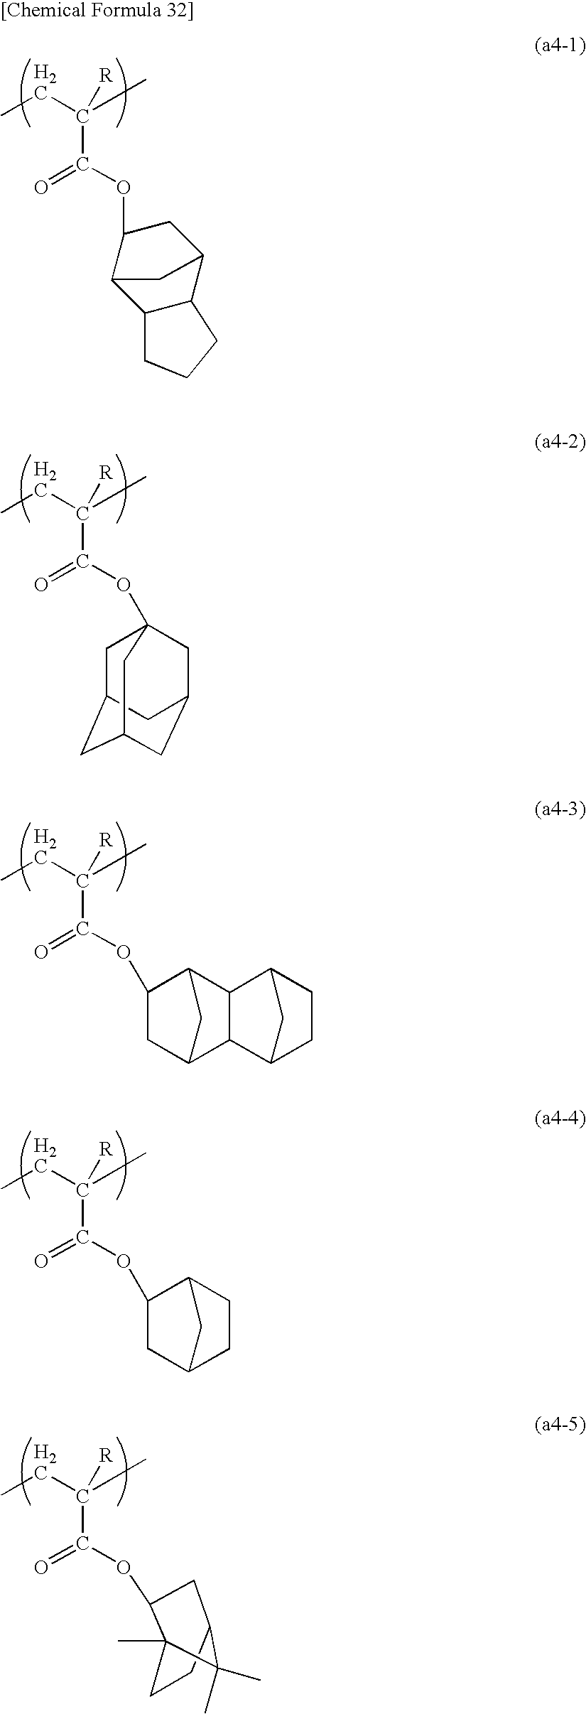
CCC(C)([R])C(OC1CC2C3C(C1C2)CCC3)=O.CCC(C)([R])C(OC12CC3CC(CC(C1)C3)C2)=O.CCC(C)([R])C(OC1C2CC(C1)C1C2C2CCC1C2)=O.CCC(C)([R])C(OC1C2CC(C1)CC2)=O.CCC(C)([R])C(OC1C2(C)CCC(C1)C2(C)C)=O
